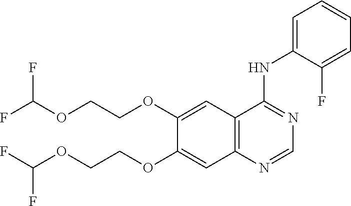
FC(OCCOC1=CC2=C(C=C1OCCOC(F)F)N=CN=C2NC1=CC=CC=C1F)F
